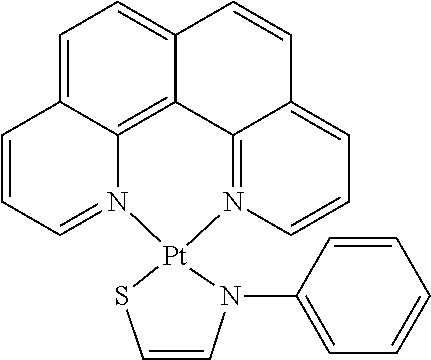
C1=C2C3=C4C(=C1)C=CC1=CC=CN(=C41)[Pt]1(N3=CC=C2)SC=CN1C1=CC=CC=C1
